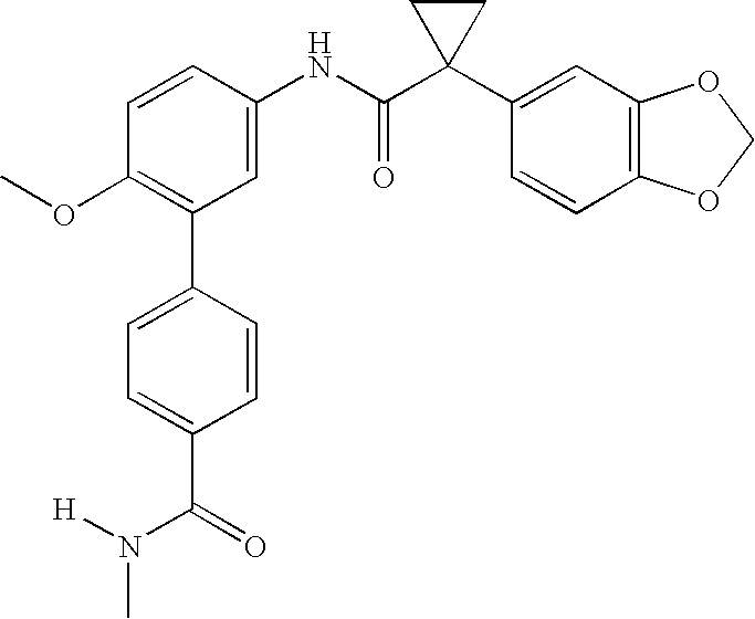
C1(NC(C2(C3=CC4=C(C=C3)OCO4)CC2)=O)=CC(C2=CC=C(C(=O)N(C)[H])C=C2)=C(OC)C=C1
